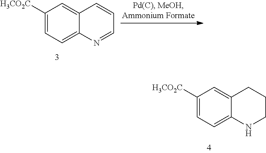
C1([H3CO2C])=CC=C2C(=C1)C=CC=N2.C1([H3CO2C])=CC=C2C(=C1)CCCN2
